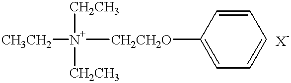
[CH3CH2][N+]([CH2CH2O]C1=CC=CC=C1)([CH2CH3])[CH2CH3]
